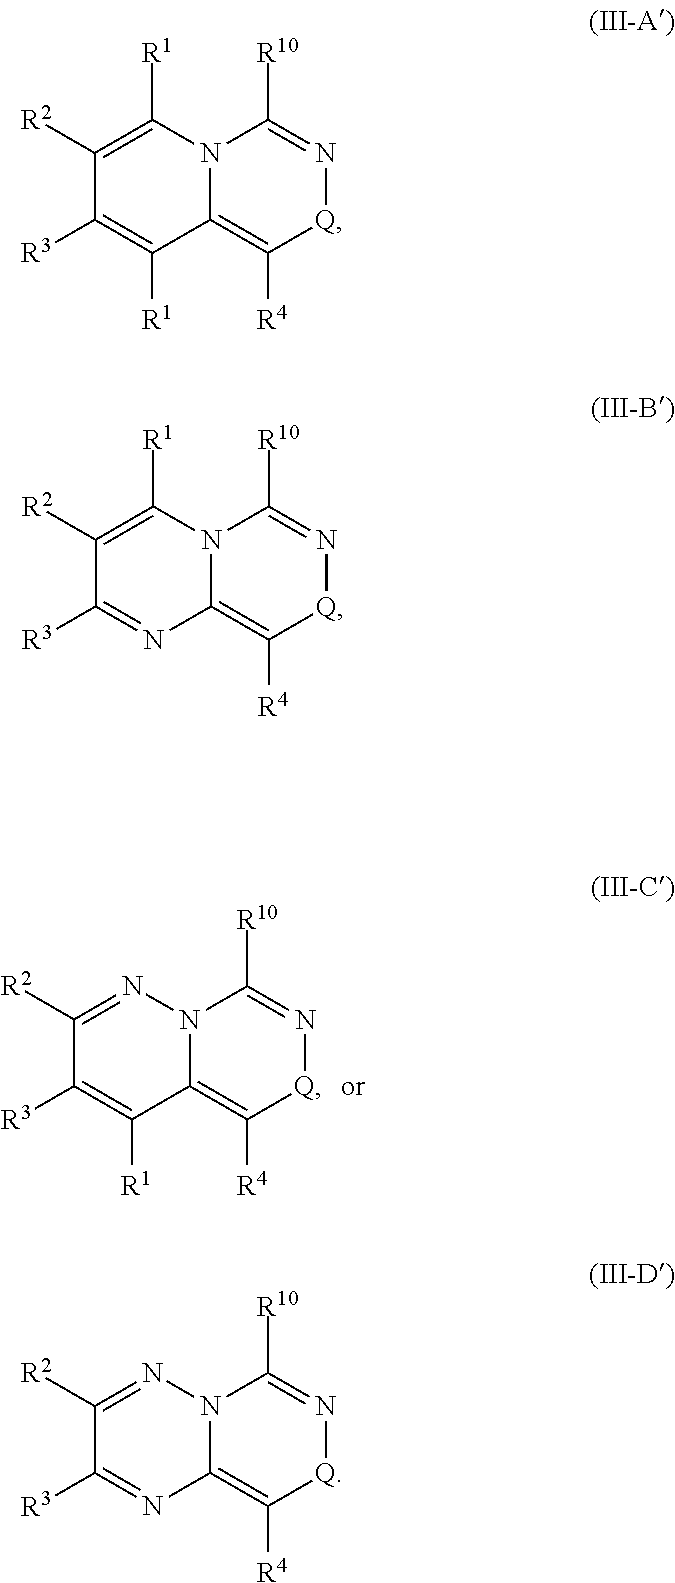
C1([R2])=NN2C(=C([R4])[Q]N=C2[R10])C([R1])=C1[R3].C1([R2])=C([R1])N2C(=C([R4])[Q]N=C2[R10])C([R1])=C1[R3].C1([R2])=C([R1])N2C(=C([R4])[Q]N=C2[R10])N=C1[R3].C1([R2])=NN2C(=C([R4])[Q]N=C2[R10])N=C1[R3]
